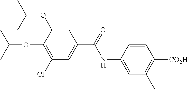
C1=C(NC(C2=CC(Cl)=C(OC(C)C)C(OC(C)C)=C2)=O)C=CC([CO2H])=C1C
